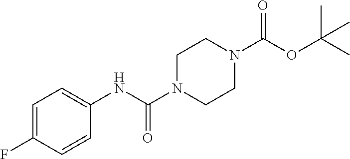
C1=C(F)C=CC(NC(N2CCN(C(OC(C)(C)C)=O)CC2)=O)=C1
